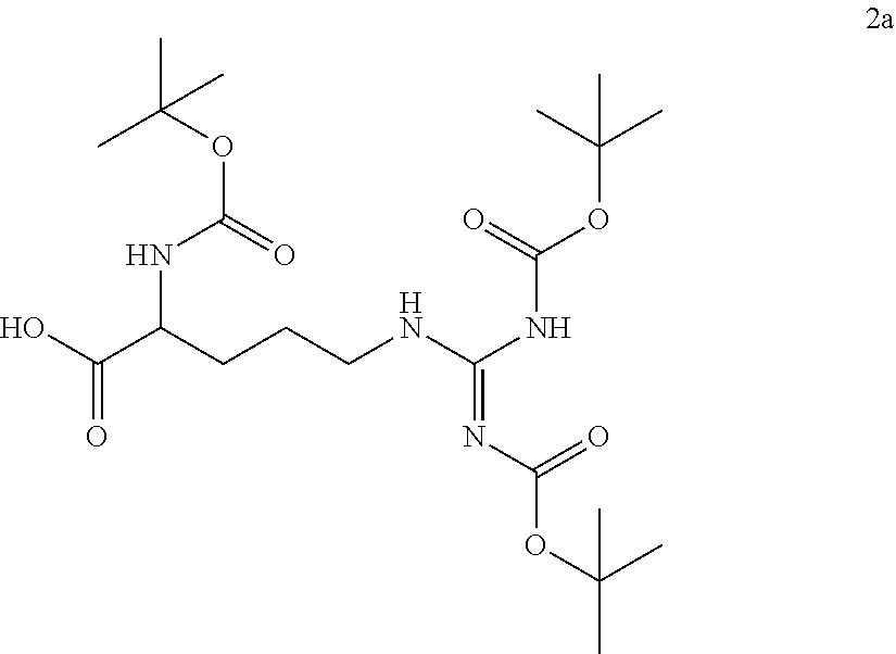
CC(OC(=O)NC(C(O)=O)CCCNC(NC(OC(C)(C)C)=O)=NC(OC(C)(C)C)=O)(C)C
